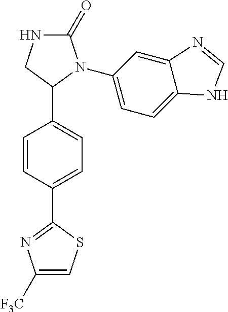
C1=CC(C2=NC([F3C])=CS2)=CC=C1C1N(C2=CC=C3C(=C2)N=CN3)C(=O)NC1
